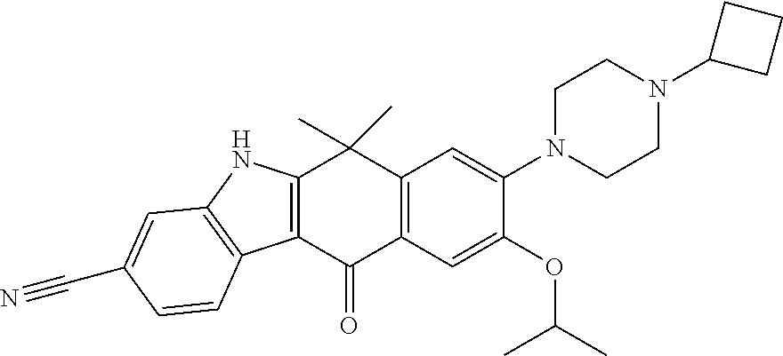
C12=C(C(=O)C3=C(C1(C)C)C=C(N1CCN(C4CCC4)CC1)C(OC(C)C)=C3)C1=C(N2)C=C(C#N)C=C1
